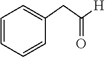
C([H])(=O)CC1=CC=CC=C1
